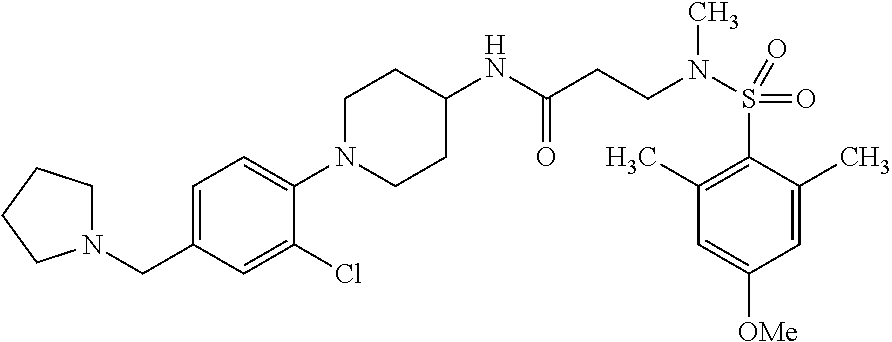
C1(NC(CCN(S(=O)(C2=C(C)C=C([OMe])C=C2C)=O)C)=O)CCN(C2=CC=C(CN3CCCC3)C=C2Cl)CC1
